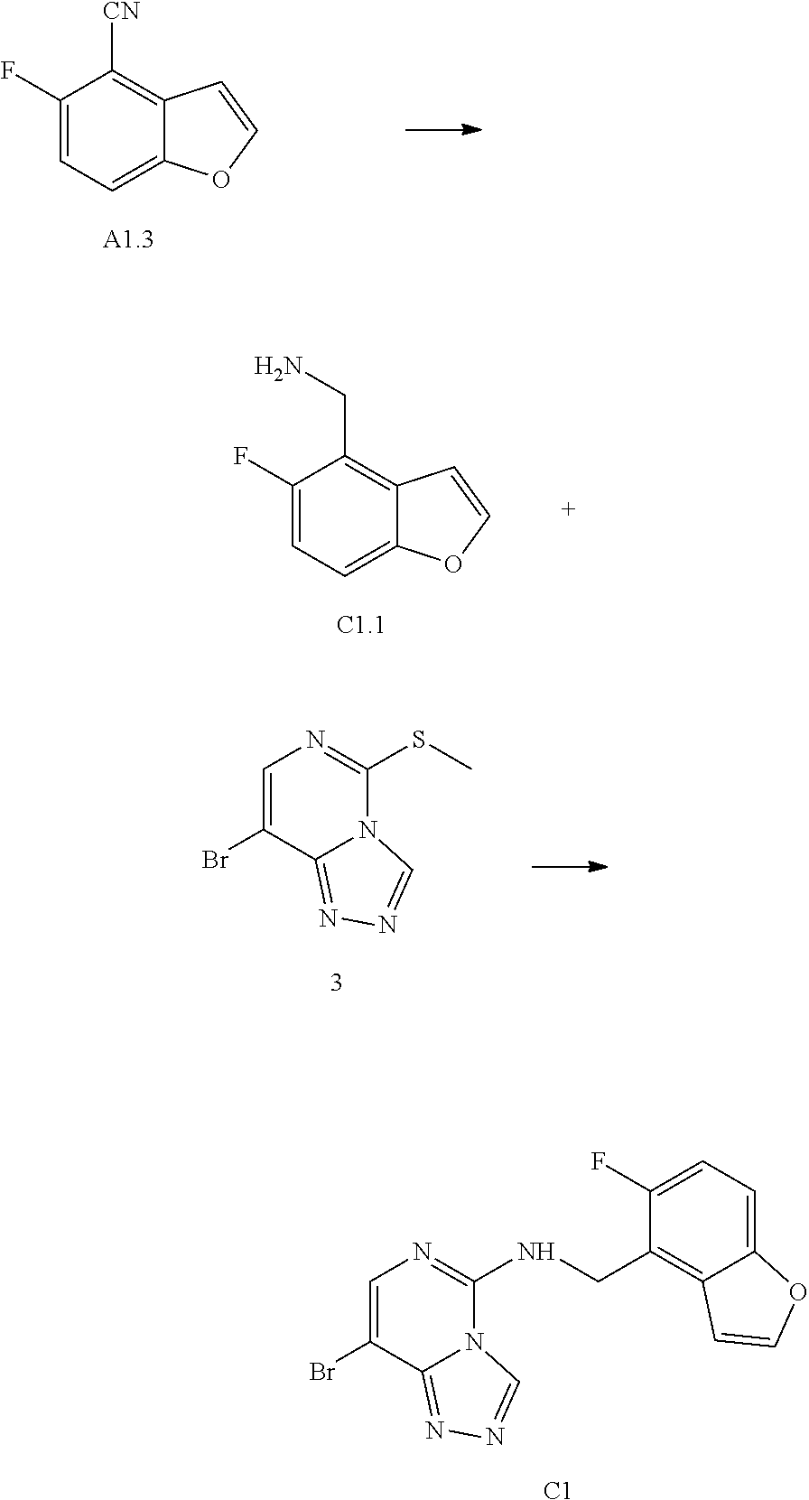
C1(F)=CC=C2C(=C1[CN])C=CO2.C1=C(Br)C2=NN=CN2C(SC)=N1.C1=C(Br)C2=NN=CN2C(NCC2=C3C(=CC=C2F)OC=C3)=N1.[C1].C1(F)=CC=C2C(=C1CN)C=CO2
